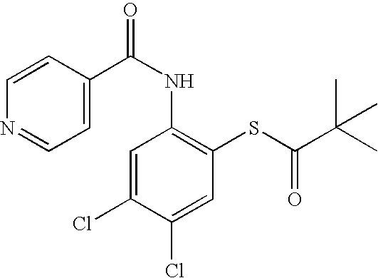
C1(C(NC2=C(SC(C(C)(C)C)=O)C=C(Cl)C(Cl)=C2)=O)=CC=NC=C1
